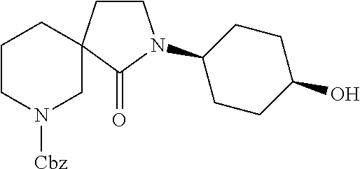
C1CC2(C(=O)N1C1CCC(O)CC1)CCCN([Cbz])C2
